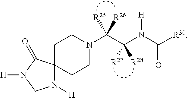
N1([H])CN([H])C(=O)C12CCN(C(C(N([H])C(=O)[R30])([R27])[R28])([R25])[R26])CC2
